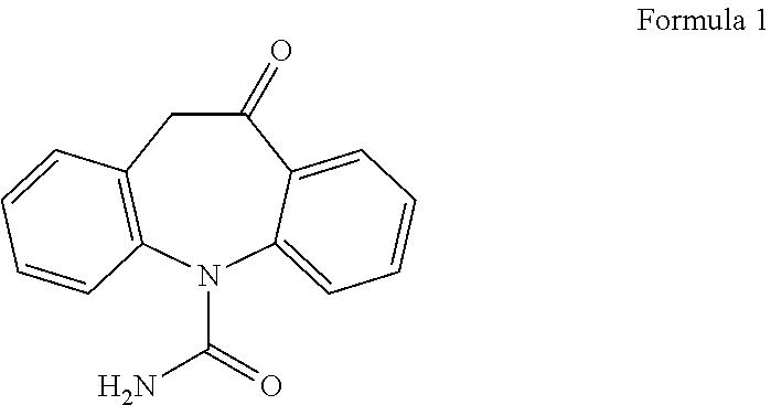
C1(=O)CC2=C(N(C(=O)N)C3=CC=CC=C13)C=CC=C2
